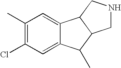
C1(C)=C(Cl)C=C2C(=C1)C1C(C2C)CNC1
